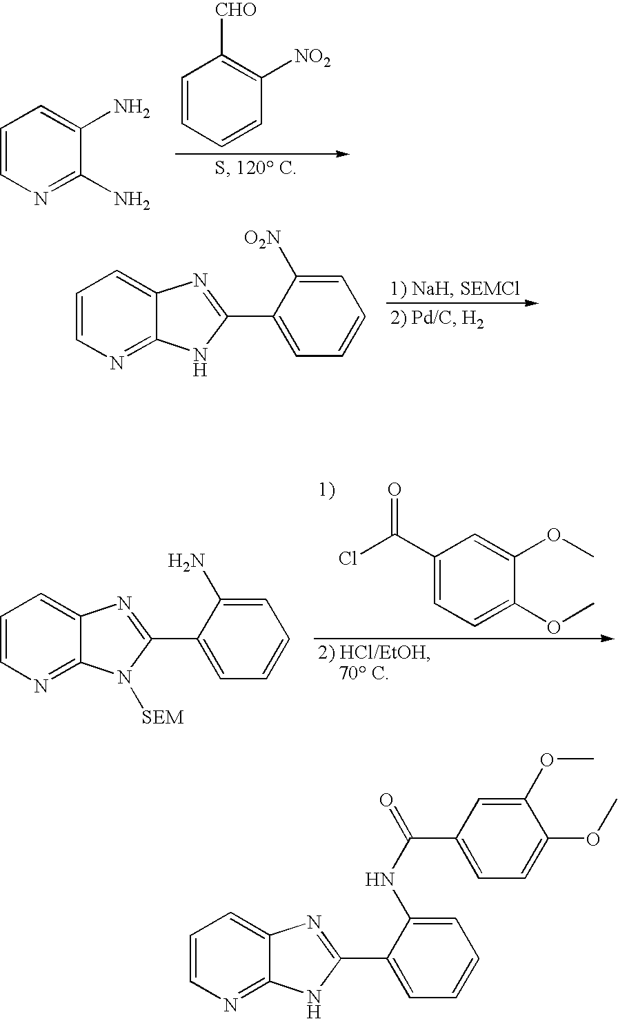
C1=CN=C(N)C(N)=C1.C1=CC=CC([NO2])=C1[CHO].C1=CN=C2C(=C1)N=C(C1=CC=CC=C1[O2N])N2.C1(C(Cl)=O)=CC=C(OC)C(OC)=C1.C1=CN=C2C(=C1)N=C(C1=CC=CC=C1N)N2[SEM].C1=CN=C2C(=C1)N=C(C1=CC=CC=C1NC(C1=CC=C(OC)C(OC)=C1)=O)N2
